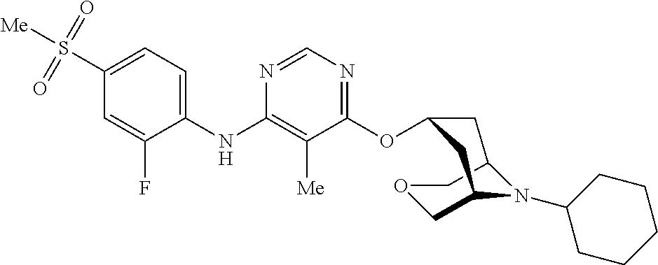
C1=C(S(=O)(=O)[Me])C=C(F)C(NC2=C([Me])C(OC3CC4COCC(C3)N4C3CCCCC3)=NC=N2)=C1
